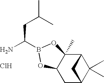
Cl.C1C2C(C)(C)C(C2)C2(C)C1OB(C(N)CC(C)C)O2
